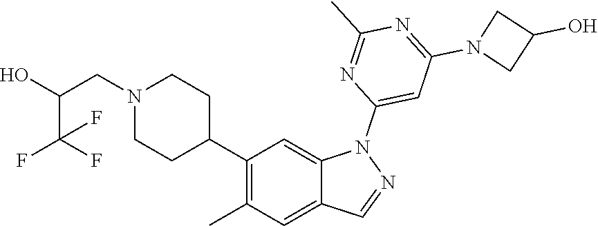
N1(CC(O)C(F)(F)F)CCC(C2=C(C)C=C3C(=C2)N(C2=CC(N4CC(O)C4)=NC(C)=N2)N=C3)CC1
